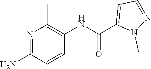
C1(C)=C(NC(C2=CC=NN2C)=O)C=CC(N)=N1
